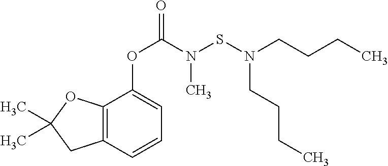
C12=C(C=CC=C1OC(N(C)SN(CCCC)CCCC)=O)CC(C)(C)O2
